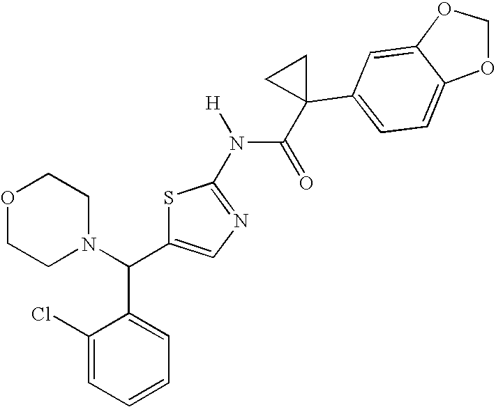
C1(Cl)=CC=CC=C1C(C1=CN=C(N(C(=O)C2(C3=CC=C4C(=C3)OCO4)CC2)[H])S1)N1CCOCC1
